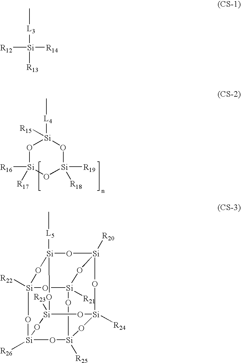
O1[Si]([R16])([R17])O[Si]([R19])([R18])O[Si]1([L4]C)[R15].C[L3][Si]([R12])([R14])[R13].[Si]12([R22])O[Si]3([R21])O[Si]4([R20])O[Si]([L5]C)(O1)O[Si]1([R23])O[Si]([R24])(O4)O[Si]([R25])(O[Si]([R26])(O2)O1)O3
